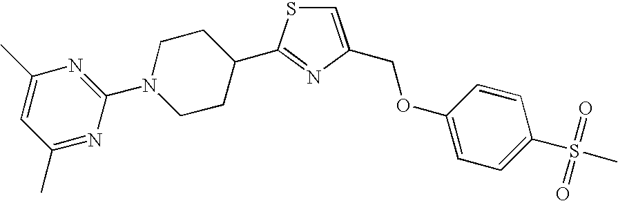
C1=C(COC2=CC=C(S(=O)(=O)C)C=C2)N=C(C2CCN(C3=NC(C)=CC(C)=N3)CC2)S1
